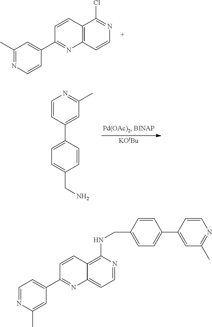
C12=C(C=CN=C1Cl)N=C(C1=CC(C)=NC=C1)C=C2.[KOtBu].C1=CC(C2=CC=C(CN)C=C2)=CC(C)=N1.C12=C(NCC3=CC=C(C4=CC(C)=NC=C4)C=C3)N=CC=C1N=C(C1=CC=NC(C)=C1)C=C2
